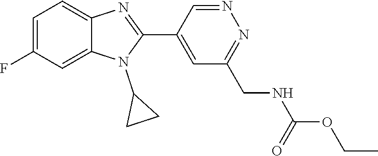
C1=C(F)C=C2C(=C1)N=C(C1=CC(CNC(OCC)=O)=NN=C1)N2C1CC1
